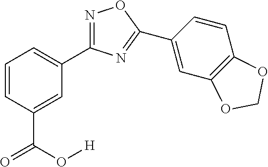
C1=CC(C(O[H])=O)=CC(C2=NOC(C3=CC4=C(C=C3)OCO4)=N2)=C1
